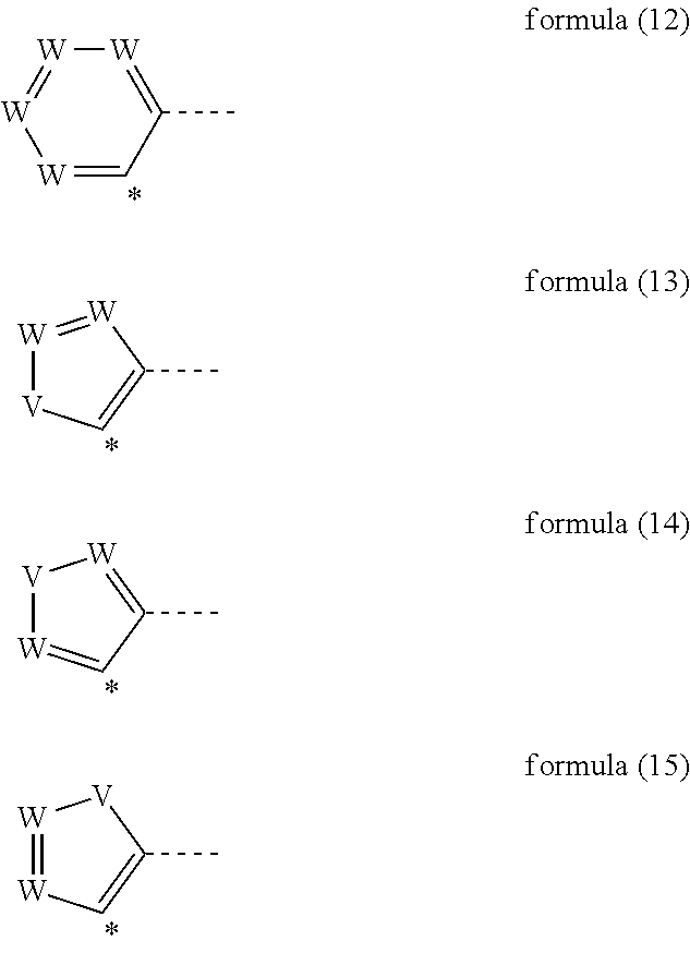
C1(C)=[W][W]=[W][W]=C1.[W]1=[W]C(C)=C[V]1.[V]1[W]=CC(C)=[W]1.[W]1=[W]C=C(C)[V]1
